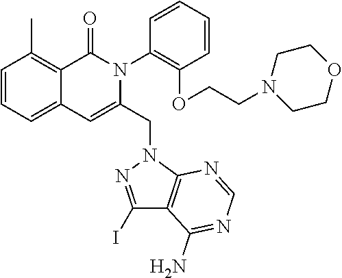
C1=CC=C2C(=C1C)C(=O)N(C1=C(OCCN3CCOCC3)C=CC=C1)C(CN1C3=C(C(N)=NC=N3)C(I)=N1)=C2
